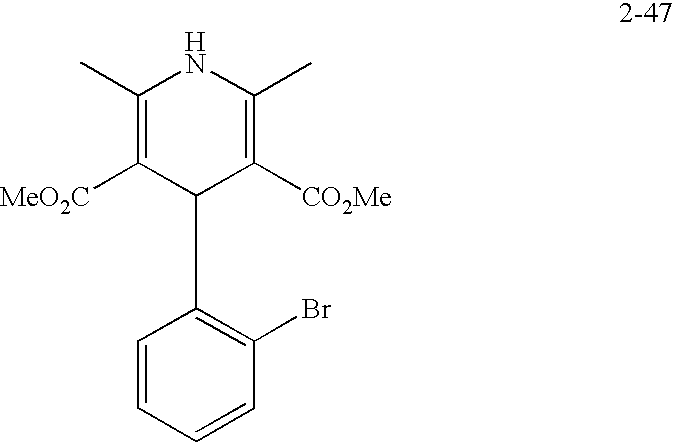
C1(C)=C([MeO2C])C(C2=C(Br)C=CC=C2)C([CO2Me])=C(C)N1
